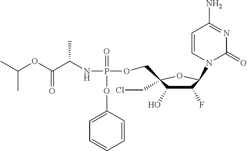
C1(F)C(O)C(COP(NC(C(OC(C)C)=O)C)(=O)OC2=CC=CC=C2)(CCl)OC1N1C(=O)N=C(N)C=C1
